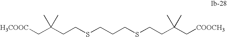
[H3COOC]CC(CCSCCCSCCC(C[COOCH3])(C)C)(C)C
